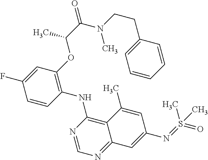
C1=CC(NC2=C3C(=NC=N2)C=C(N=S(=O)(C)C)C=C3C)=C(OC(C(=O)N(CCC2=CC=CC=C2)C)C)C=C1F
